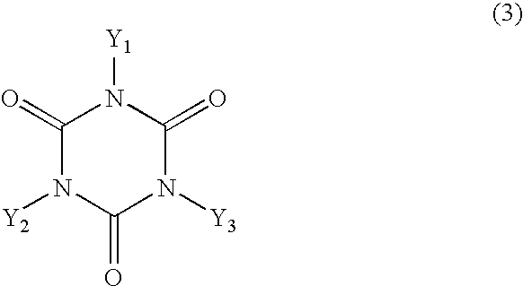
C1(=O)N([Y3])C(=O)N([Y1])C(=O)N1[Y2]
